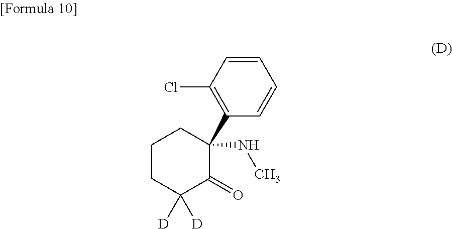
C1=CC(C2(NC)C(=O)C([D])([D])CCC2)=C(Cl)C=C1
